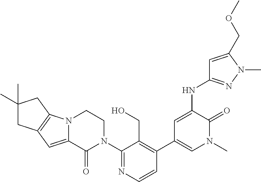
C1=CN=C(N2CCN3C(=CC4=C3CC(C)(C)C4)C2=O)C(CO)=C1C1=CN(C)C(=O)C(NC2=NN(C)C(COC)=C2)=C1
